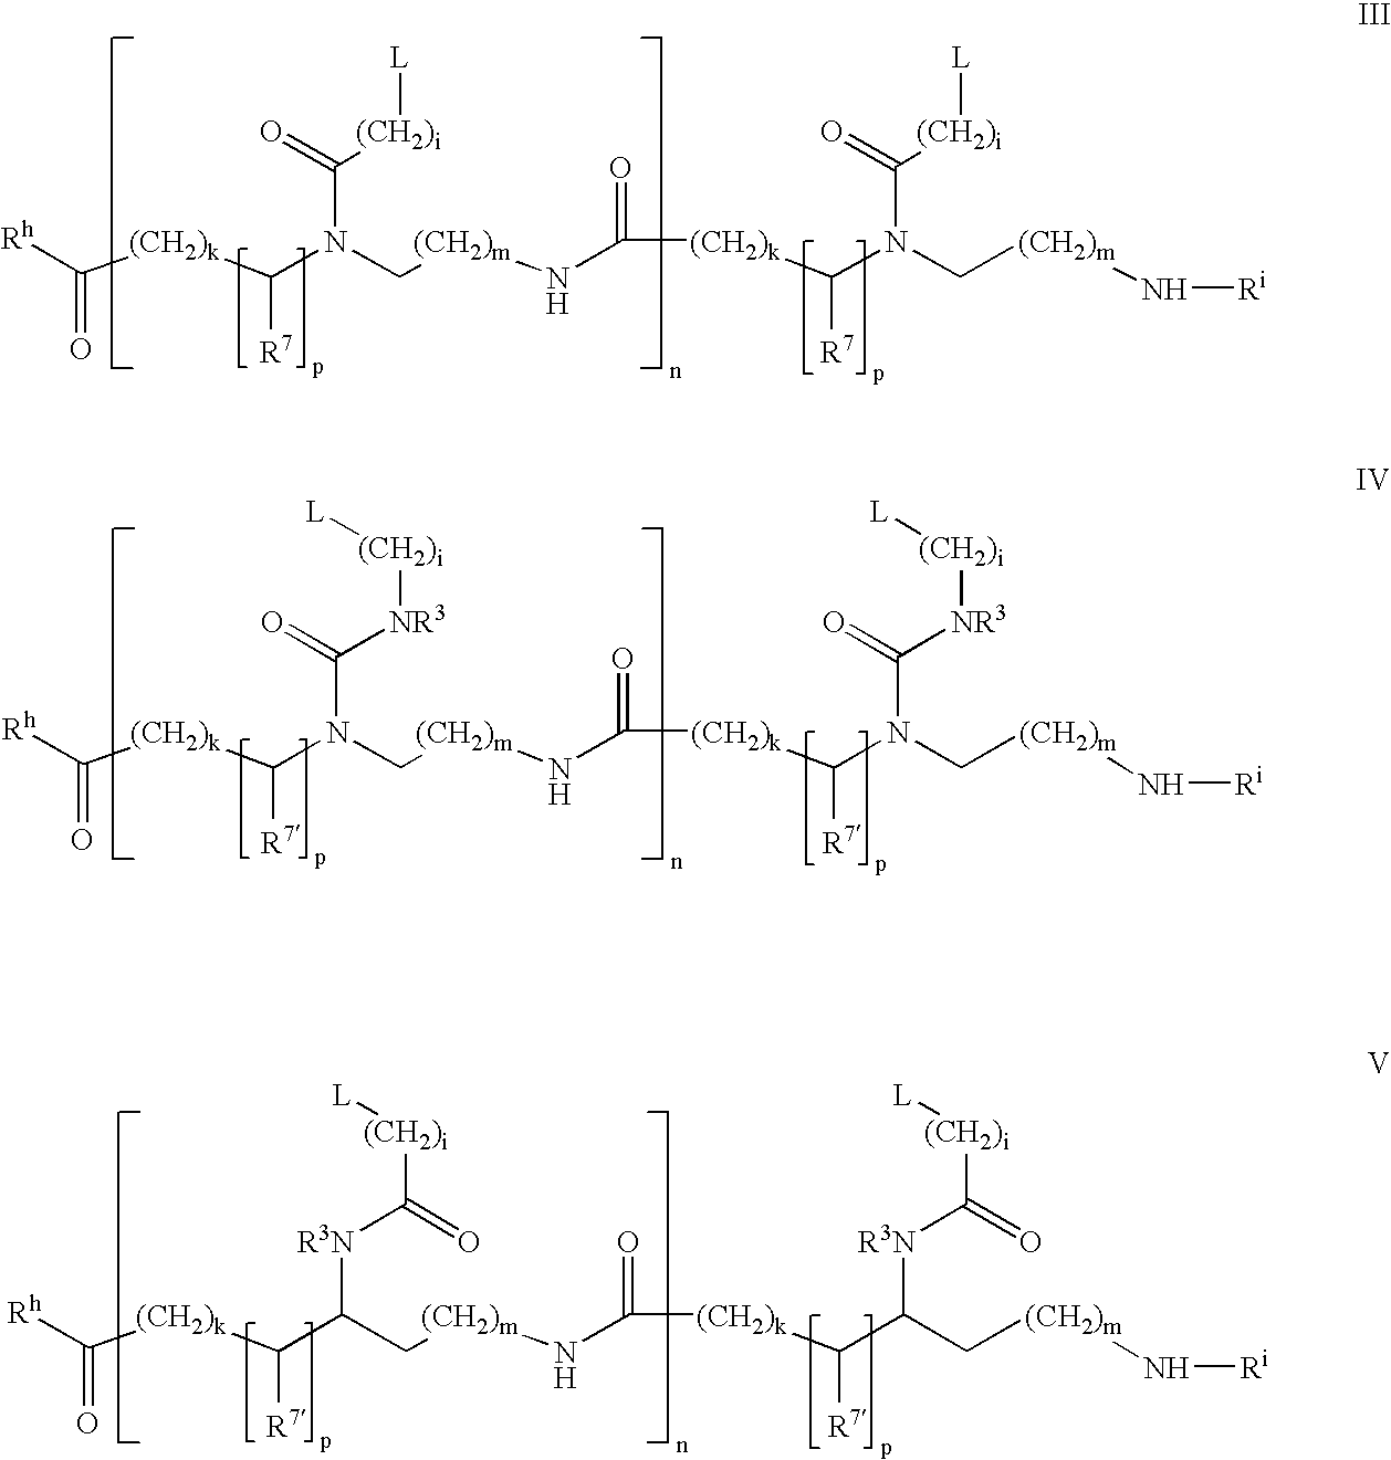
[Rh]C([(CH2)k]C(N(C[(CH2)m]NC(=O)[(CH2)k]C(N(C[(CH2)m]N[Ri])C(=O)[(CH2)i][L])[R7])C(=O)[(CH2)i][L])[R7])=O.[Rh]C([(CH2)k]C(N(C[(CH2)m]NC(=O)[(CH2)k]C(N(C[(CH2)m]N[Ri])C(=O)[NR3][(CH2)i][L])[R7])C(=O)[NR3][(CH2)i][L])[R7])=O.[Rh]C([(CH2)k]C(C(C[(CH2)m]NC(=O)[(CH2)k]C(C(C[(CH2)m]N[Ri])[R3N]C([(CH2)i][L])=O)[R7])[R3N]C([(CH2)i][L])=O)[R7])=O
